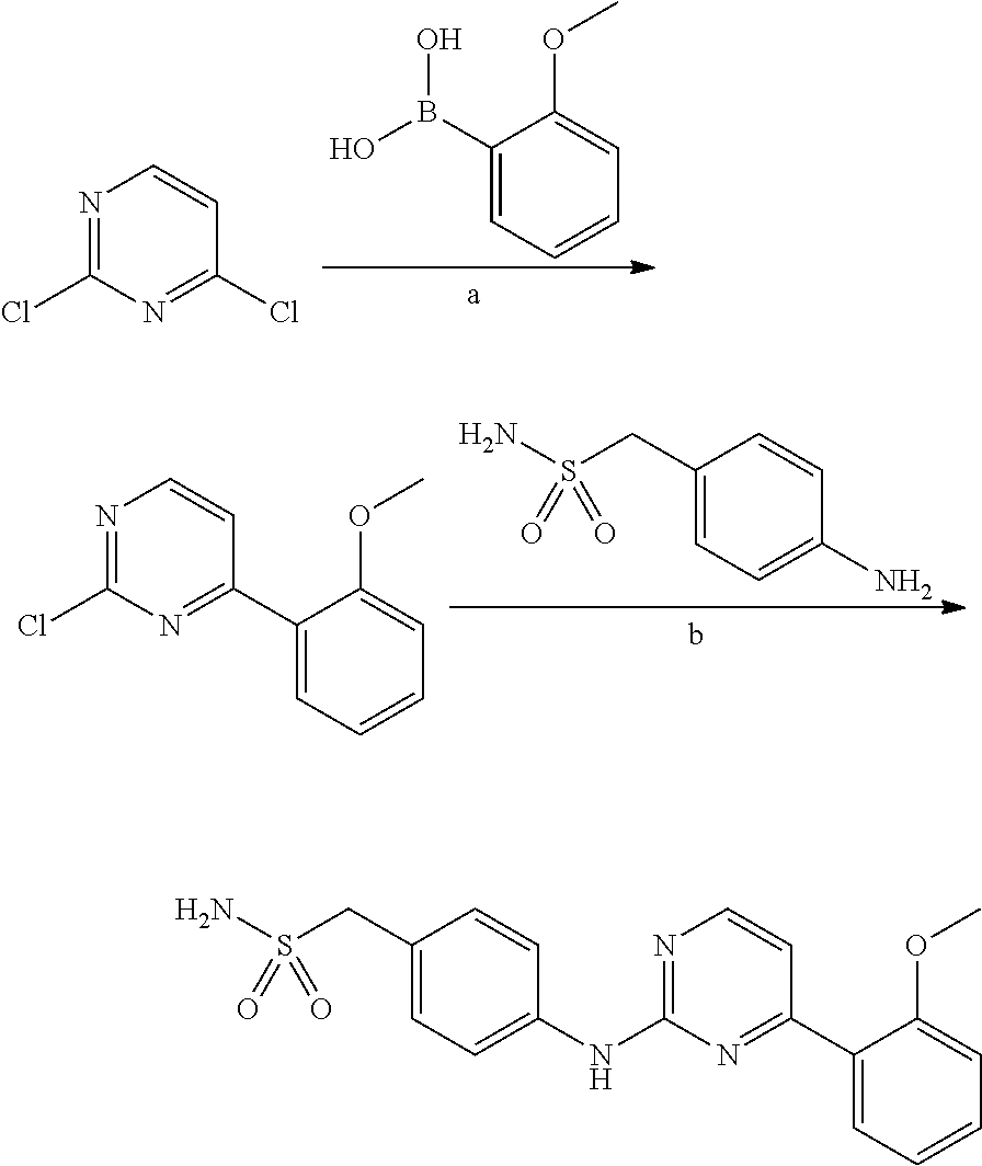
C1(B(O)O)=CC=CC=C1OC.N1=C(Cl)N=C(Cl)C=C1.NS(CC1=CC=C(N)C=C1)(=O)=O.N1=C(Cl)N=C(C2=CC=CC=C2OC)C=C1.N1=C(NC2=CC=C(CS(N)(=O)=O)C=C2)N=C(C2=CC=CC=C2OC)C=C1
